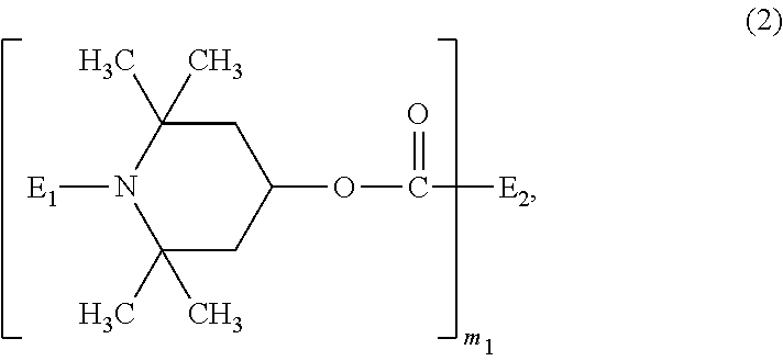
N1([E1])C(C)(C)CC(OC([E2])=O)CC1(C)C
